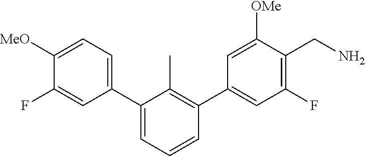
FC1=CC(C2=CC=CC(C3=CC(F)=C(CN)C([OMe])=C3)=C2C)=CC=C1[MeO]
